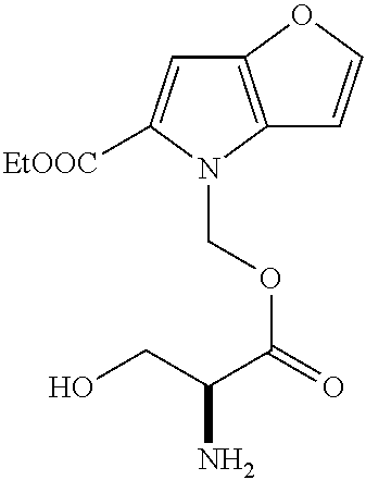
C12=C(N(COC(=O)C(CO)N)C([EtOOC])=C1)C=CO2
